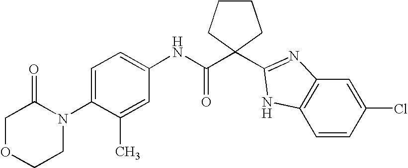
N(C(C1(C2=NC3=C(C=CC(Cl)=C3)N2)CCCC1)=O)C1=CC=C(N2C(=O)COCC2)C(C)=C1
